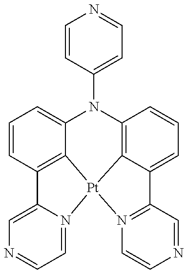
C1=CC(N2C3=CC=CC4=C3[Pt]3(C5=C2C=CC=C5C2=N3C=CN=C2)N2=CC=NC=C42)=CC=N1
